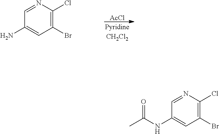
C1=NC(Cl)=C(Br)C=C1NC(C)=O.C1=NC(Cl)=C(Br)C=C1N.[AcCl]
